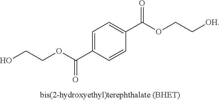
C1=C(C(OCCO)=O)C=CC(C(OCC[OH])=O)=C1
